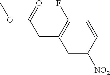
C1=C([NO2])C=CC(F)=C1CC(OC)=O
